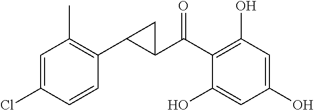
C1(C(C2=C(O)C=C(O)C=C2O)=O)C(C2=C(C)C=C(Cl)C=C2)C1
